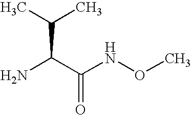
NC(C(NOC)=O)C(C)C
